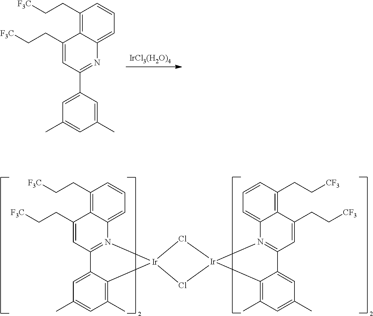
C1(CC[F3C])=CC2=N(C3=CC=CC(CC[F3C])=C13)[Ir]1(C3=C(C)C=C(C)C=C23)Cl[Ir]2(N3=C(C=C(CC[CF3])C4=C(CC[CF3])C=CC=C34)C3=CC(C)=CC(C)=C32)Cl1.[IrCl3(H2O)4].C1(CC[F3C])=CC(C2=CC(C)=CC(C)=C2)=NC2=CC=CC(CC[F3C])=C12
